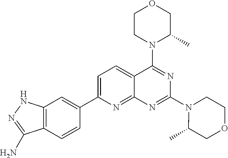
C1CN(C2=NC(N3C(C)COCC3)=NC3=NC(C4=CC5=C(C=C4)C(N)=NN5)=CC=C23)C(C)CO1
